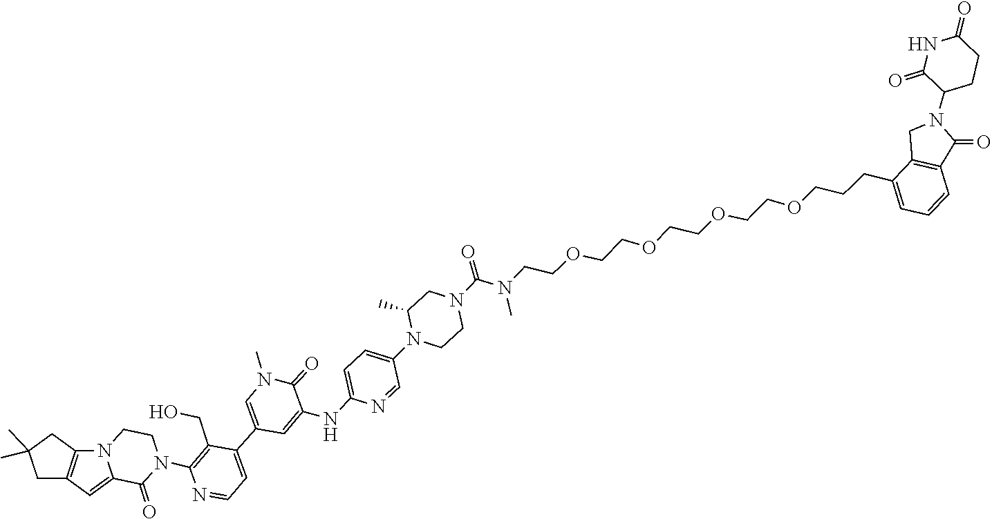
C12=CC3=C(CC(C)(C)C3)N1CCN(C1=C(CO)C(C3=CN(C)C(=O)C(NC4=CC=C(N5CCN(C(N(CCOCCOCCOCCOCCCC6=CC=CC7=C6CN(C6C(=O)NC(=O)CC6)C7=O)C)=O)CC5C)C=N4)=C3)=CC=N1)C2=O
